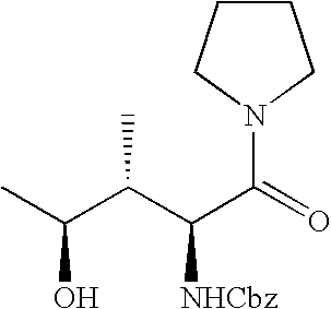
C1CCN(C(C([NHCbz])C(C)C(O)C)=O)C1
